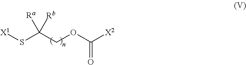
[X1]SC(COC([X2])=O)([Ra])[Rb]
